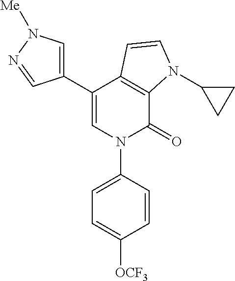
C1(C2=CN([Me])N=C2)=CN(C2=CC=C([OCF3])C=C2)C(=O)C2=C1C=CN2C1CC1
